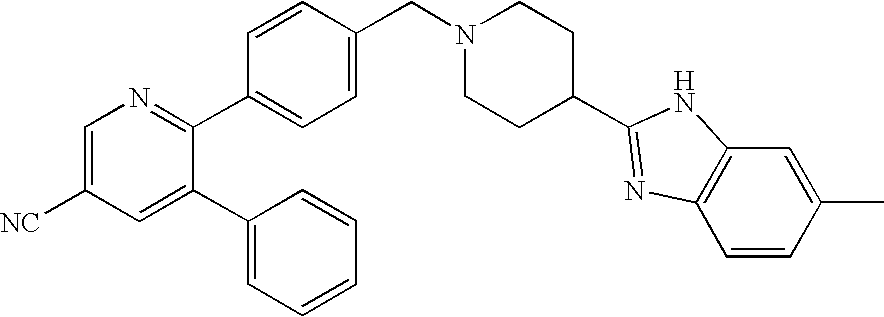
C1=C([NC])C=C(C2=CC=CC=C2)C(C2=CC=C(CN3CCC(C4=NC5=C(C=C(C)C=C5)N4)CC3)C=C2)=N1
